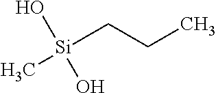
C([Si](C)(O)O)CC
